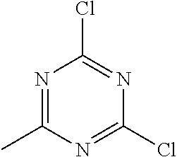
ClC1=NC(C)=NC(Cl)=N1
